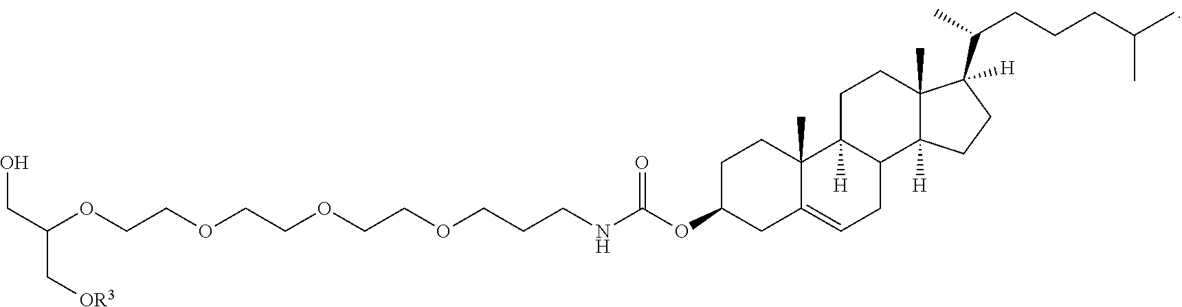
O(CCOCCCNC(=O)OC1CC2=CCC3C([H])(C2(C)CC1)CCC1(C)C([H])(C(C)CCCC(C)C)CCC13[H])CCOCCOC(CO)C[OR3]
